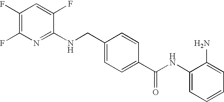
C1(NC(C2=CC=C(CNC3=NC(F)=C(F)C=C3F)C=C2)=O)=CC=CC=C1N
